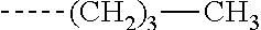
C[(CH2)3]C
